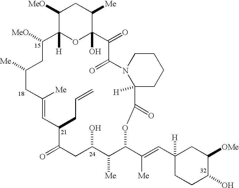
C1([MeO])C2([H])OC(O)(C([Me])C1)C(=O)C(=O)N1C([H])(CCCC1)C(=O)OC(C(=CC1([H])CC([OMe])C(O)CC1)[Me])C([Me])C(O)CC(=O)C(CC=C)C=C([Me])CC([Me])CC2[MeO]
